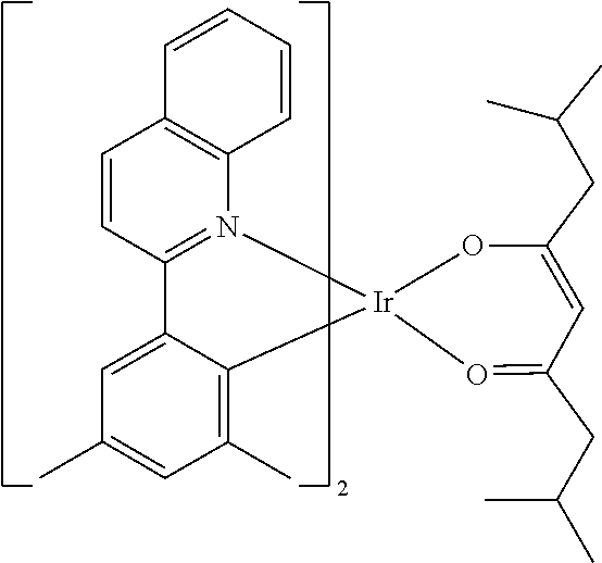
C1=CC2=N(C3=C1C=CC=C3)[Ir]1(C3=C(C)C=C(C)C=C23)O=C(CC(C)C)C=C(CC(C)C)O1
